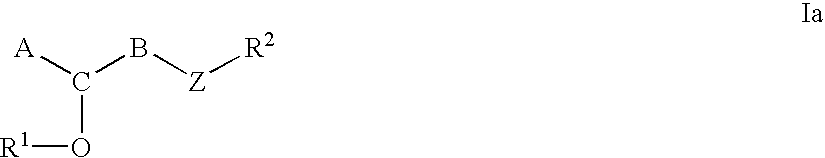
C(O[R1])([A])B[Z][R2]
